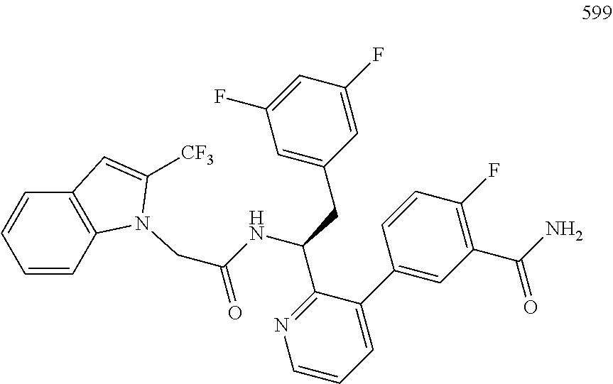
C1(C2=CC(C(N)=O)=C(F)C=C2)=CC=CN=C1C(CC1=CC(F)=CC(F)=C1)NC(=O)CN1C2=C(C=CC=C2)C=C1[CF3]
